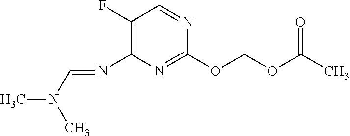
C(OC(=O)C)OC1=NC(N=CN(C)C)=C(F)C=N1
